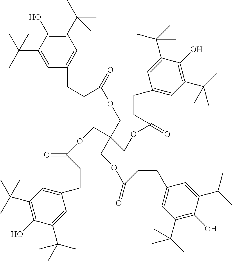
C1=C(C(C)(C)C)C(O)=C(C(C)(C)C)C=C1CCC(OCC(COC(CCC1=CC(C(C)(C)C)=C(O)C(C(C)(C)C)=C1)=O)(COC(=O)CCC1=CC(C(C)(C)C)=C(O)C(C(C)(C)C)=C1)COC(=O)CCC1=CC(C(C)(C)C)=C(O)C(C(C)(C)C)=C1)=O
